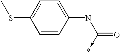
C1=CC(NC(=O)->*)=CC=C1SC
